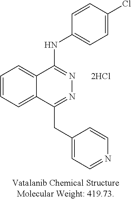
C1=CC=C2C(=C1)C(NC1=CC=C(Cl)C=C1)=NN=C2CC1=CC=NC=C1
